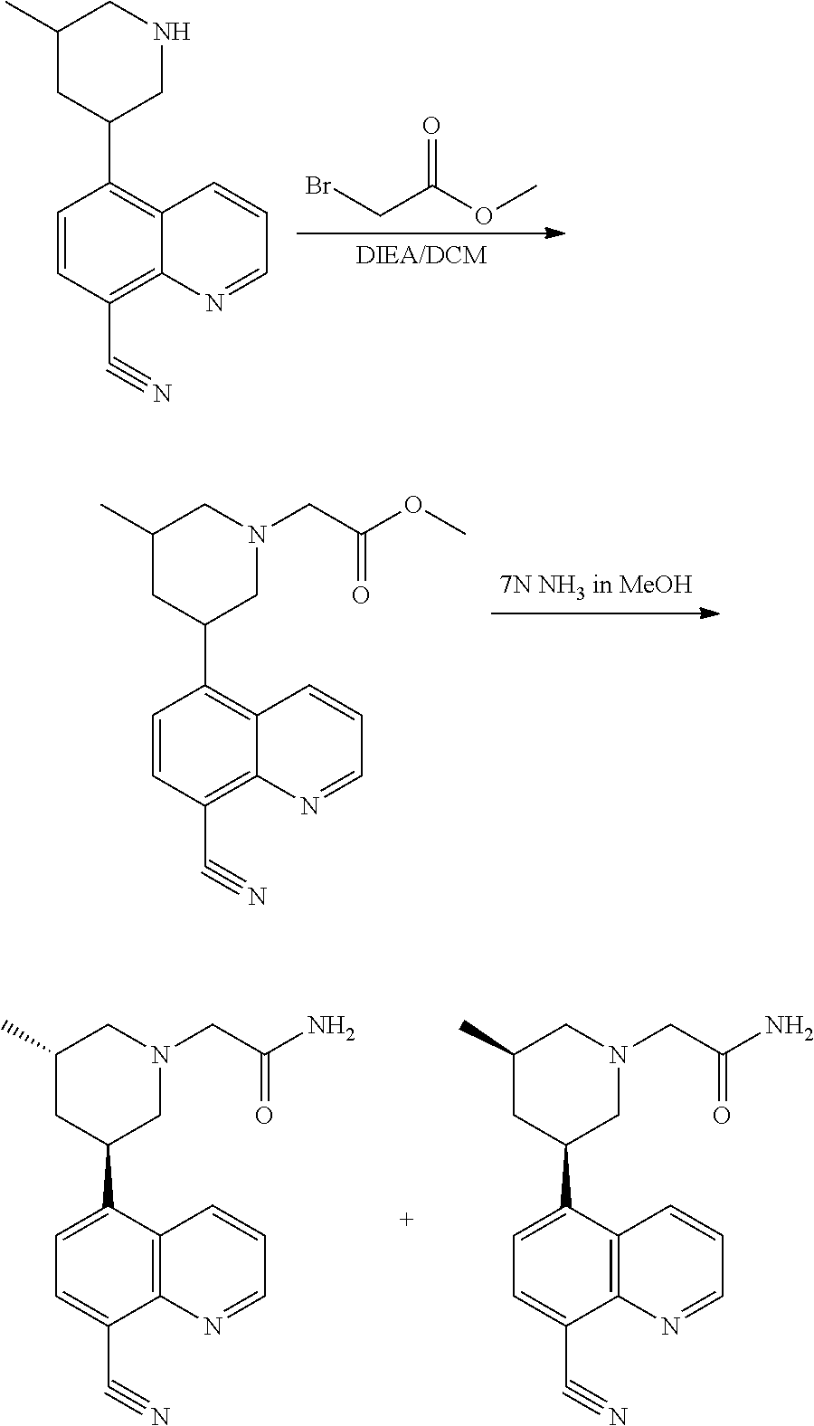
C(C(=O)OC)Br.C1=CC2=C(C3CC(C)CNC3)C=CC(C#N)=C2N=C1.C1=CC2=C(C3CC(C)CN(CC(=O)OC)C3)C=CC(C#N)=C2N=C1.C1=CC2=C(N=C1)C(C#N)=CC=C2C1CC(C)CN(CC(=O)N)C1.C1=CC2=C(N=C1)C(C#N)=CC=C2C1CC(C)CN(CC(=O)N)C1
